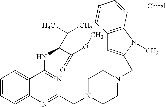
C1=CC=C2C(=C1)C(NC(C(OC)=O)C(C)C)=NC(CN1CCN(CC3=CC4=C(N3C)C=CC=C4)CC1)=N2
